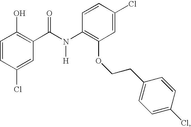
C1=CC(Cl)=CC(C(N(C2=C(OCCC3=CC=C(Cl)C=C3)C=C(Cl)C=C2)[H])=O)=C1O
